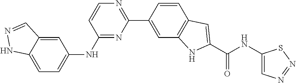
C1=CC(C2=NC=CC(NC3=CC=C4C(=C3)C=NN4)=N2)=CC2=C1C=C(C(NC1=CN=NS1)=O)N2
